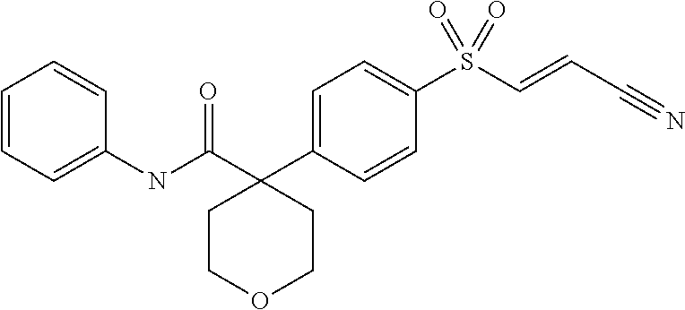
C1=C(C2(C(NC3=CC=CC=C3)=O)CCOCC2)C=CC(S(C=CC#N)(=O)=O)=C1
